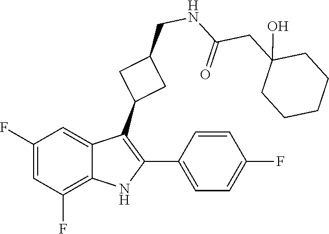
C1(CC(=O)NCC2CC(C3=C(C4=CC=C(F)C=C4)NC4=C(F)C=C(F)C=C34)C2)(O)CCCCC1
